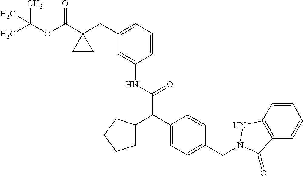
C1=C(NC(C(C2=CC=C(CN3NC4=C(C=CC=C4)C3=O)C=C2)C2CCCC2)=O)C=CC=C1CC1(C(OC(C)(C)C)=O)CC1
